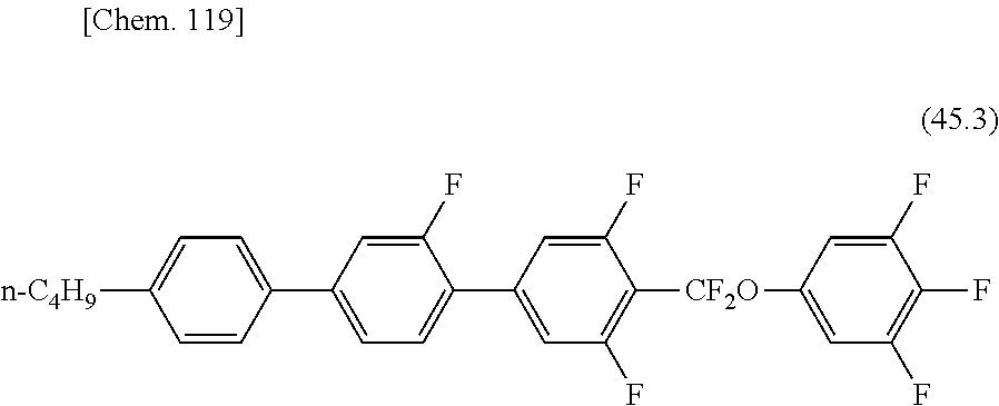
C1(F)=CC(C2=CC=C([n-C4H9])C=C2)=CC=C1C1=CC(F)=C([CF2O]C2=CC(F)=C(F)C(F)=C2)C(F)=C1
